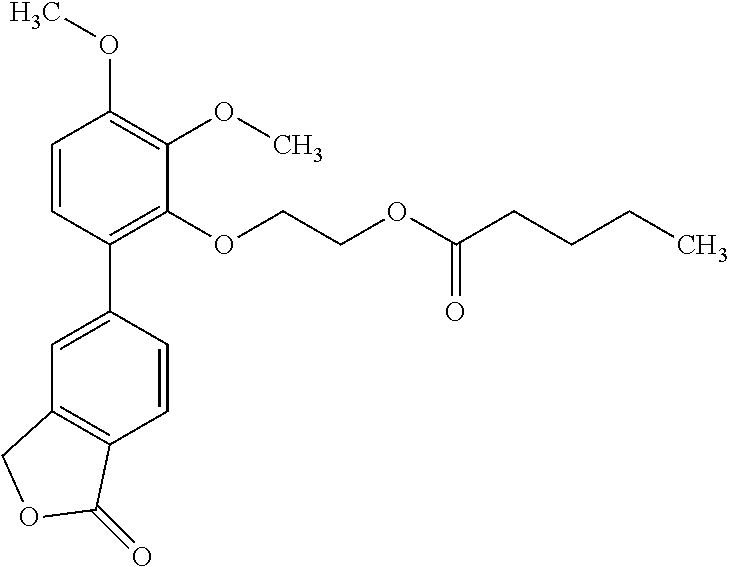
C1=CC(C2=CC3=C(C=C2)C(=O)OC3)=C(OCCOC(CCCC)=O)C(OC)=C1OC
